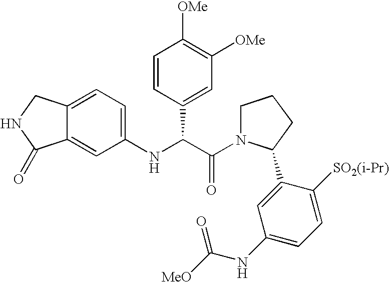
C12=CC(NC(C(=O)N3CCCC3C3=CC(NC([MeO])=O)=CC=C3[SO2(i-Pr)])C3=CC([OMe])=C([OMe])C=C3)=CC=C1CNC2=O
